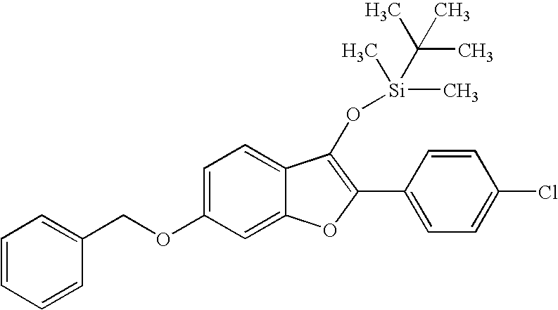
C1=CC=CC(COC2=CC=C3C(=C2)OC(C2=CC=C(Cl)C=C2)=C3O[Si](C)(C)C(C)(C)C)=C1
